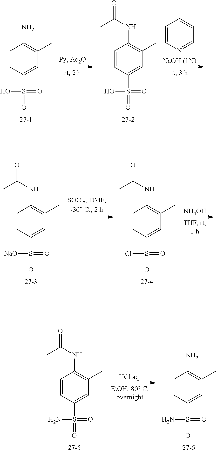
C1=CC(S(=O)(=O)O)=CC(C)=C1N.C1=CC(S(=O)(=O)O)=CC(C)=C1NC(=O)C.C1=CN=CC=C1.C1=CC(S(=O)(=O)[NaO])=CC(C)=C1NC(=O)C.C1=CC(S(=O)(=O)Cl)=CC(C)=C1NC(=O)C.[NH4OH].C1=CC(S(=O)(=O)N)=CC(C)=C1NC(=O)C.[HCl aq].C1=CC(S(=O)(=O)N)=CC(C)=C1N
